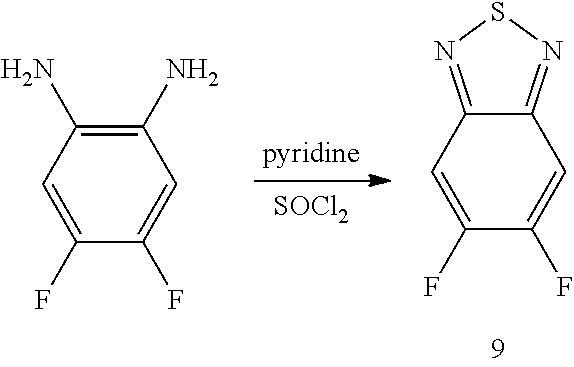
C12=NSN=C1C=C(F)C(F)=C2.[SOCl2].C1(N)=C(N)C=C(F)C(F)=C1
